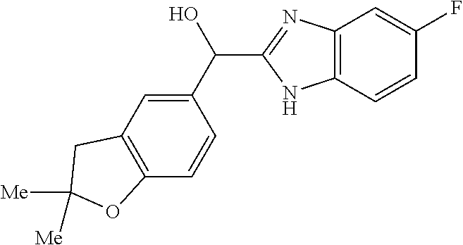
C1(C(O)C2=NC3=C(N2)C=CC(F)=C3)=CC2=C(C=C1)OC([Me])([Me])C2
